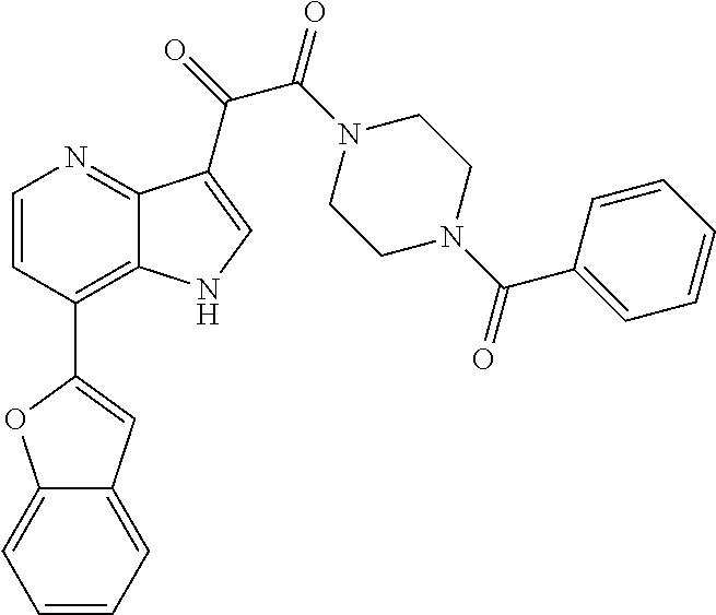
C1=CC(C2=CC3=CC=CC=C3O2)=C2C(=N1)C(C(=O)C(N1CCN(C(C3=CC=CC=C3)=O)CC1)=O)=CN2
